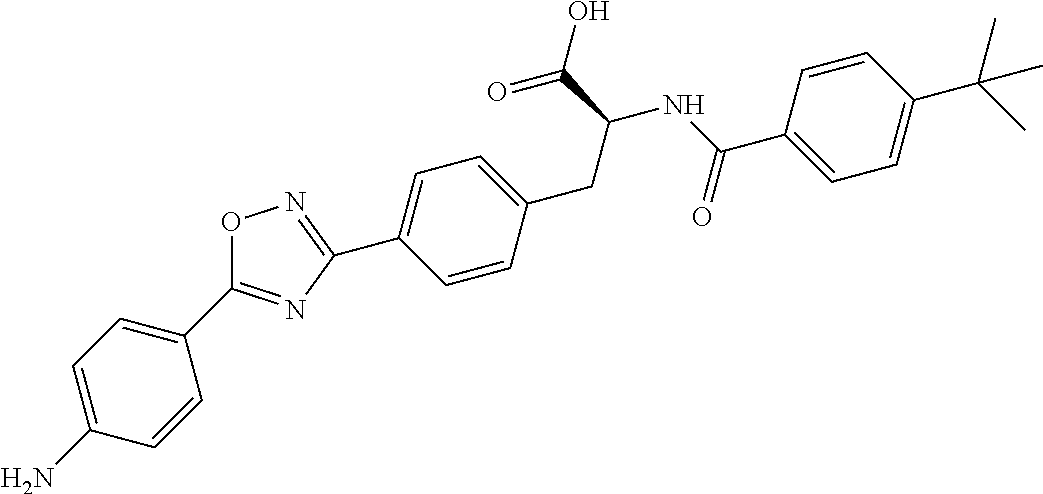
C1(C2=NC(C3=CC=C(CC(C(=O)O)NC(C4=CC=C(C(C)(C)C)C=C4)=O)C=C3)=NO2)=CC=C(N)C=C1
